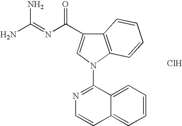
NC(=NC(=O)C1=CN(C2=NC=CC3=CC=CC=C23)C2=C1C=CC=C2)N.Cl
